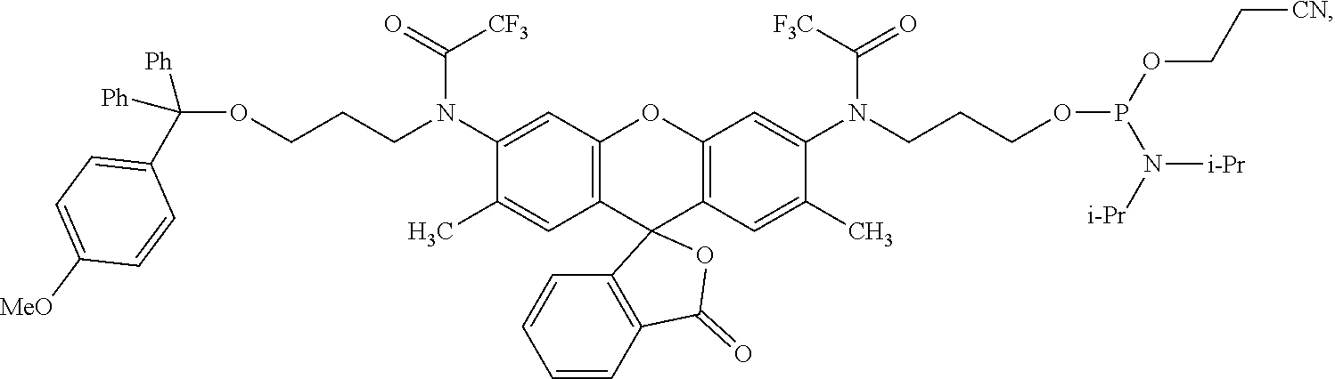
C12=C(C=C(N(CCCOC([Ph])(C3=CC=C([MeO])C=C3)[Ph])C(=O)[CF3])C(C)=C1)OC1=C(C=C(C)C(N(C([F3C])=O)CCCOP(OCC[CN])N([i-Pr])[i-Pr])=C1)C21C2=C(C=CC=C2)C(=O)O1
